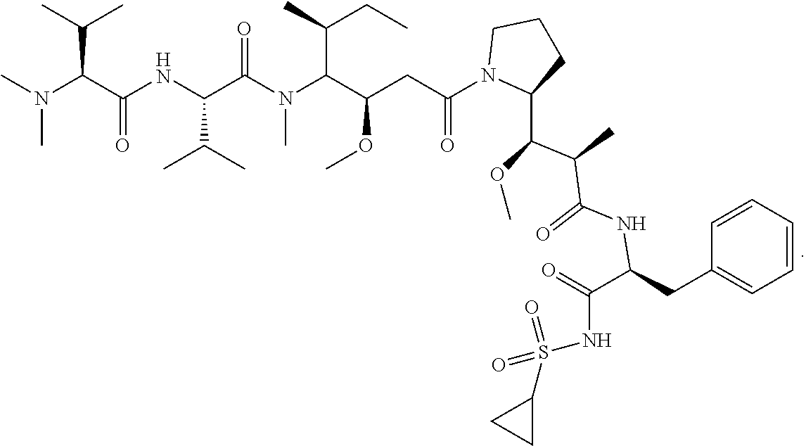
N1(C(=O)CC(C(N(C(C(NC(C(N(C)C)C(C)C)=O)C(C)C)=O)C)C(CC)C)OC)C(C(OC)C(C)C(=O)NC(CC2=CC=CC=C2)C(=O)NS(=O)(C2CC2)=O)CCC1
